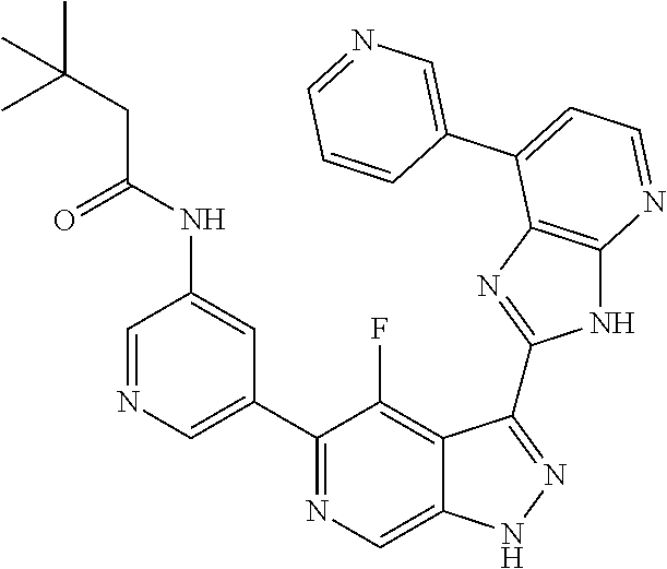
C1=NC=C(C2=NC=C3C(=C2F)C(C2=NC4=C(N2)N=CC=C4C2=CN=CC=C2)=NN3)C=C1NC(CC(C)(C)C)=O
